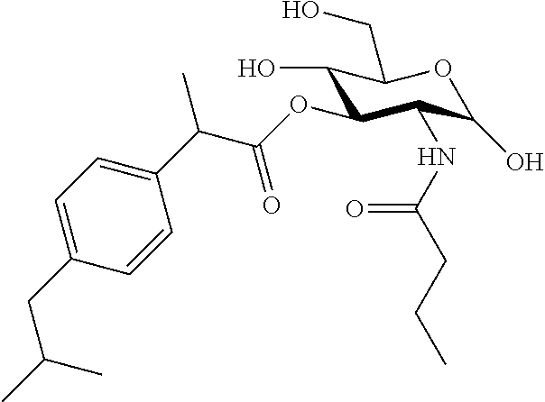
C1(O)C(OC(C(C2=CC=C(CC(C)C)C=C2)C)=O)C(NC(CCC)=O)C(O)OC1CO
